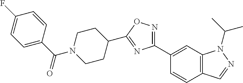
C1=C(C(=O)N2CCC(C3=NC(C4=CC5=C(C=C4)C=NN5C(C)C)=NO3)CC2)C=CC(F)=C1
